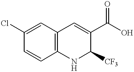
C1=CC2=C(C=C1Cl)C=C(C(O)=O)C([CF3])N2
